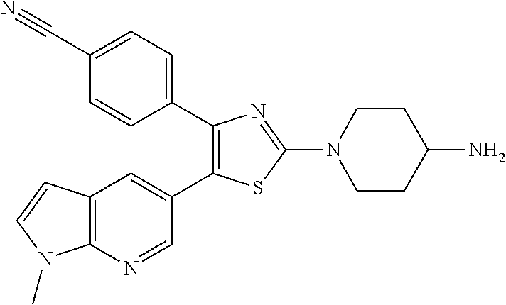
C1(C2=CC=C(C#N)C=C2)=C(C2=CC3=C(N=C2)N(C)C=C3)SC(N2CCC(N)CC2)=N1
